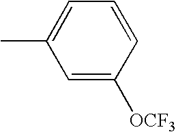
C1=C([OCF3])C=CC=C1C
